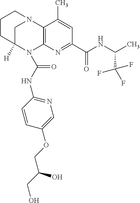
C1CC2([H])CN(C1)C1=C(N2C(NC2=NC=C(OCC(CO)O)C=C2)=O)N=C(C(=O)NC(C)C(F)(F)F)C=C1C
